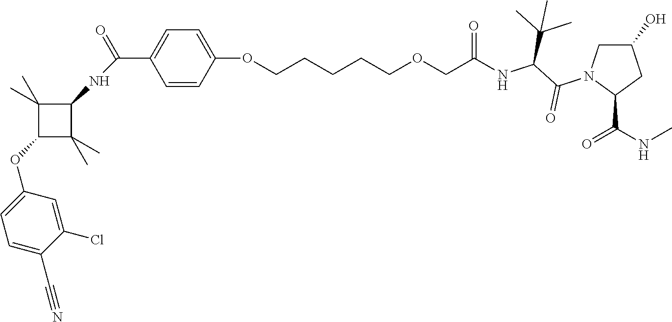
C1=CC(OCCCCCOCC(NC(C(N2C(C(NC)=O)CC(O)C2)=O)C(C)(C)C)=O)=CC=C1C(NC1C(C)(C)C(OC2=CC=C(C#N)C(Cl)=C2)C1(C)C)=O
